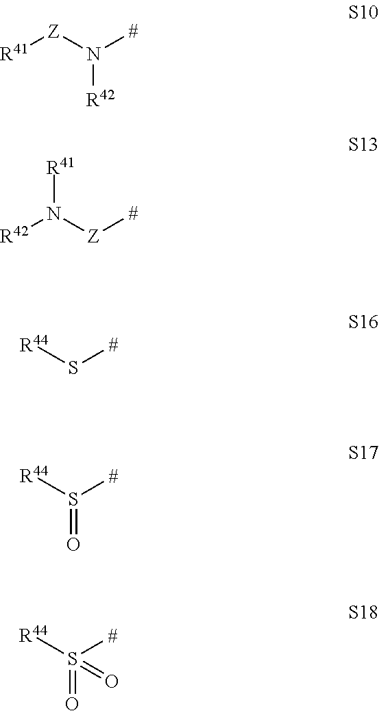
N([R42])([Z][R41])[#].N([R41])([Z][#])[R42].S([R44])[#].S([R44])([#])=O.S([R44])([#])(=O)=O
